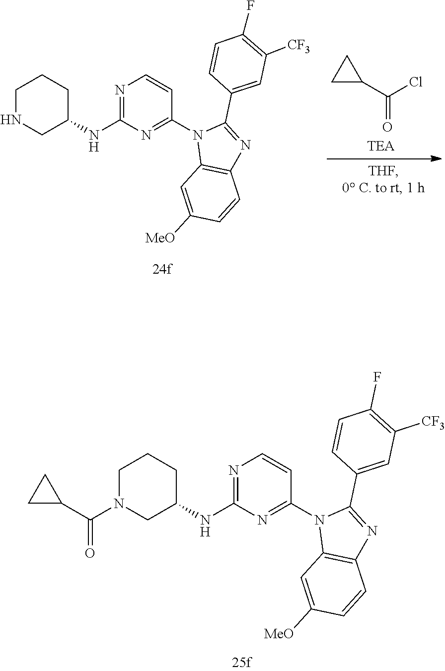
C1N(C(C2CC2)=O)CC(NC2=NC=CC(N3C4=C(N=C3C3=CC([CF3])=C(F)C=C3)C=CC([MeO])=C4)=N2)CC1.C1NCC(NC2=NC=CC(N3C4=C(N=C3C3=CC([CF3])=C(F)C=C3)C=CC([MeO])=C4)=N2)CC1.C1(C(Cl)=O)CC1
